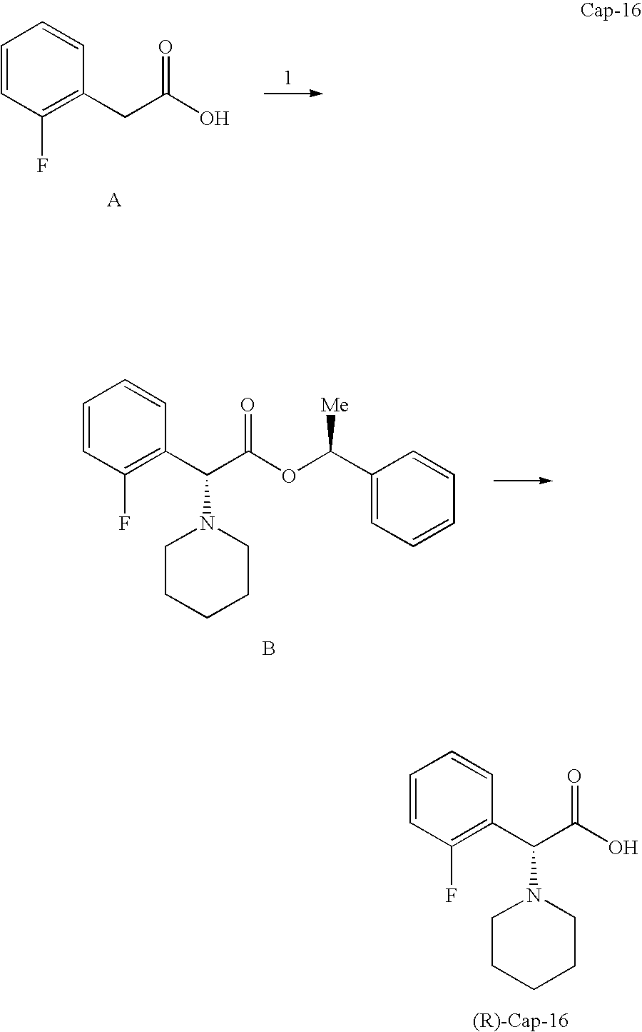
C1=CC(F)=C(C(C(O)=O)N2CCCCC2)C=C1.[(R)-Cap-16].C1=CC(F)=C(CC(O)=O)C=C1.C1=CC(F)=C(C(C(OC(C2=CC=CC=C2)[Me])=O)N2CCCCC2)C=C1.B
